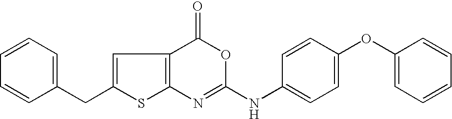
C12=C(C(=O)OC(NC3=CC=C(OC4=CC=CC=C4)C=C3)=N1)C=C(CC1=CC=CC=C1)S2
